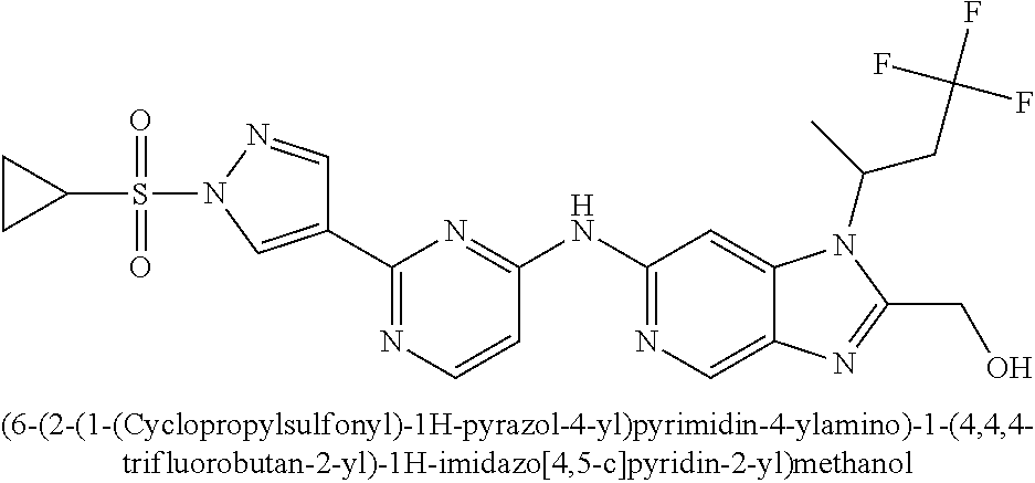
C(C1=NC2=CN=C(NC3=NC(C4=CN(S(C5CC5)(=O)=O)N=C4)=NC=C3)C=C2N1C(C)CC(F)(F)F)O
